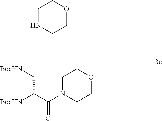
C1NCCOC1.C1N(C(C([BocHN])C[BocHN])=O)CCOC1
